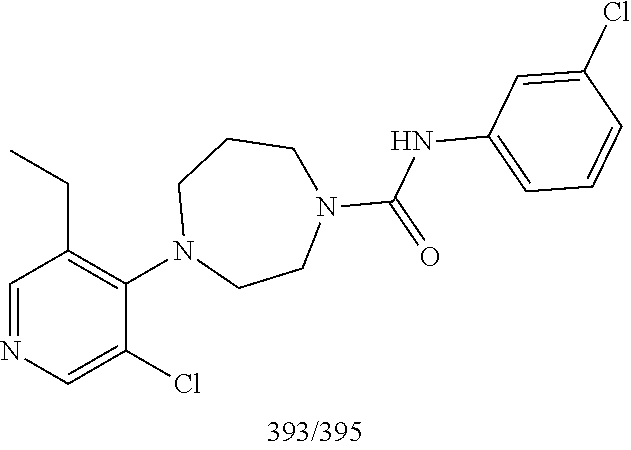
C1=NC=C(Cl)C(N2CCN(C(=O)NC3=CC=CC(Cl)=C3)CCC2)=C1CC
